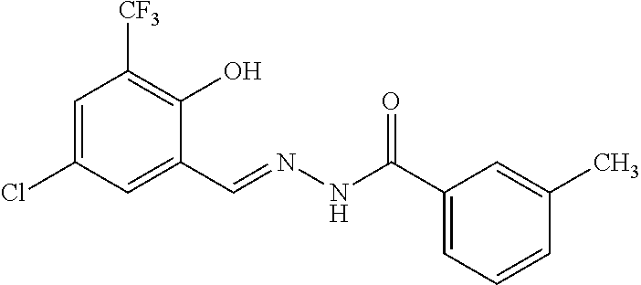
C1=C(Cl)C=C(C=NNC(C2=CC=CC(C)=C2)=O)C(O)=C1[CF3]
